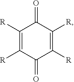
C1([R])=C([R])C(=O)C([R])=C([R])C1=O
